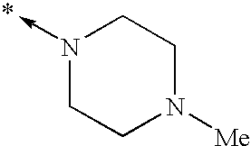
C-N1CCN([Me])CC1
